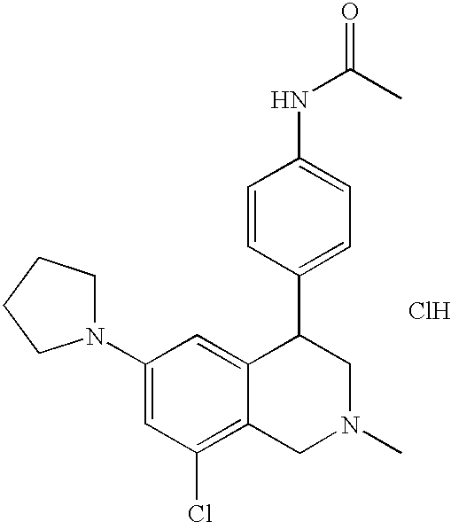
C1(N2CCCC2)=CC(Cl)=C2C(=C1)C(C1=CC=C(NC(=O)C)C=C1)CN(C)C2.Cl
